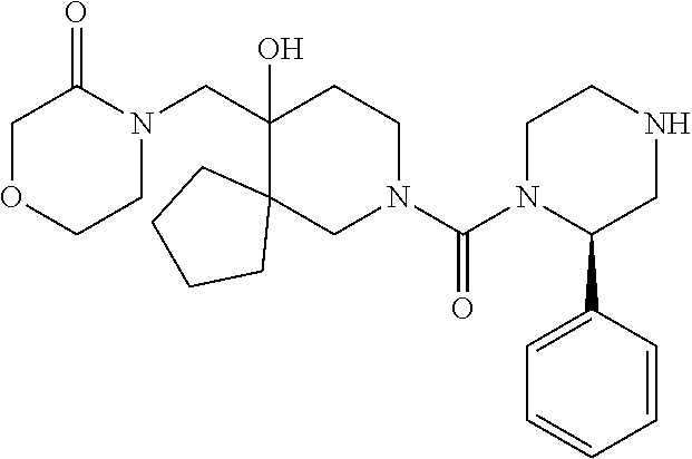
O1CCN(CC2(O)C3(CN(C(N4C(C5=CC=CC=C5)CNCC4)=O)CC2)CCCC3)C(=O)C1
